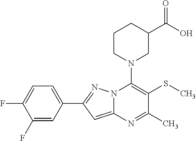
C1=C(C2=NN3C(=C2)N=C(C)C(SC)=C3N2CC(C(O)=O)CCC2)C=C(F)C(F)=C1
